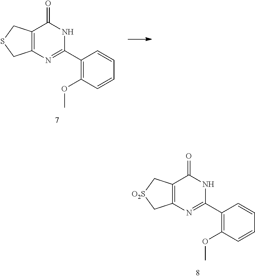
C12=C(CSC1)C(=O)NC(C1=C(OC)C=CC=C1)=N2.C12=C(C[O2S]C1)C(=O)NC(C1=C(OC)C=CC=C1)=N2
